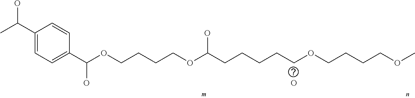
C1(C(C)O)=CC=C(C(OCCCCOC(CCCCCOCCCCOC)O)O)C=C1.O
